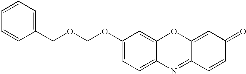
O(COC1=CC=C2C(=C1)OC1=CC(=O)C=CC1=N2)CC1=CC=CC=C1
